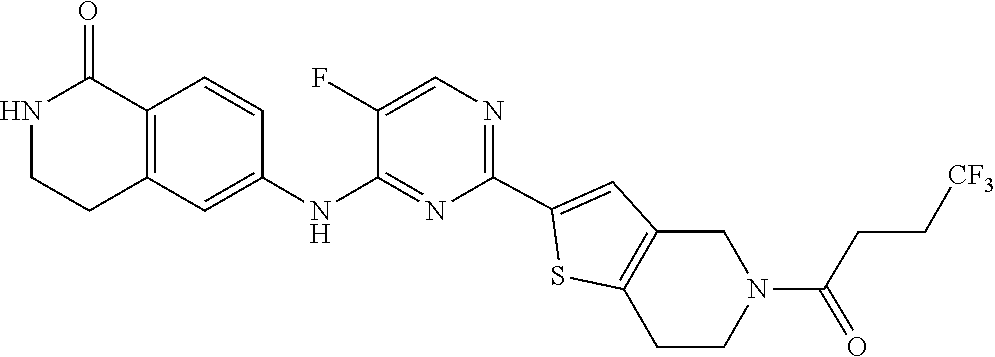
C1(F)=CN=C(C2=CC3=C(CCN(C(=O)CC[CF3])C3)S2)N=C1NC1=CC2=C(C=C1)C(=O)NCC2
